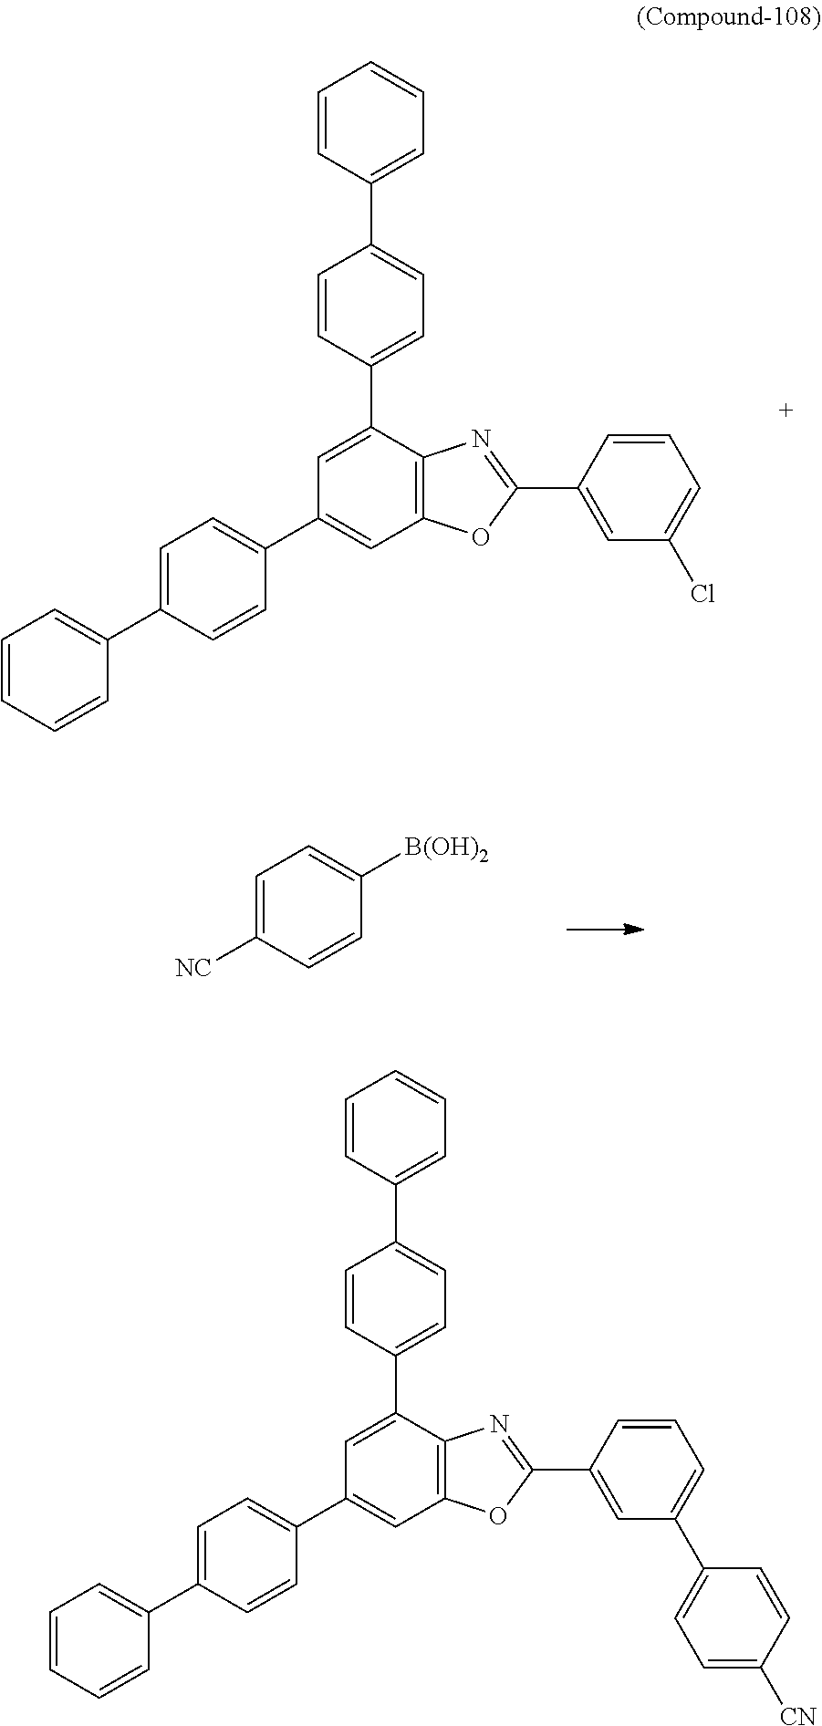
C1=C(C2=CC=C(C3=CC=CC=C3)C=C2)C2=C(C=C1C1=CC=C(C3=CC=CC=C3)C=C1)OC(C1=CC(Cl)=CC=C1)=N2.C1=CC([NC])=CC=C1[B(OH)2].C1=C(C2=CC=C(C3=CC=CC=C3)C=C2)C2=C(C=C1C1=CC=C(C3=CC=CC=C3)C=C1)OC(C1=CC(C3=CC=C([CN])C=C3)=CC=C1)=N2
